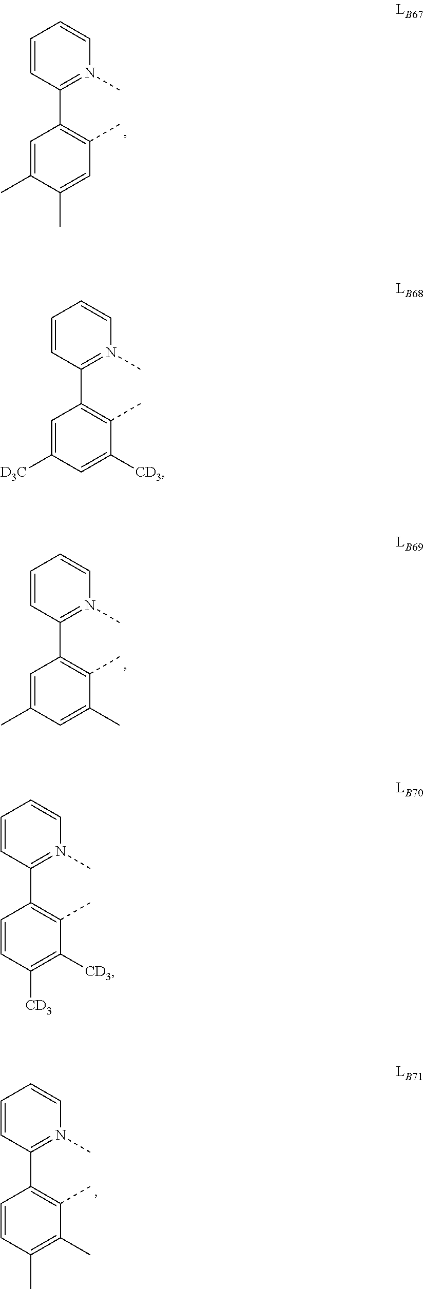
C1=CC(C2=C(C)C=C(C)C(C)=C2)=N(C)C=C1.C1=CC(C2=C(C)C(C)=CC(C)=C2)=N(C)C=C1.C1=CC(C2=C(C)C(C)=C(C)C=C2)=N(C)C=C1.C1=CC(C2=C(C)C([CD3])=CC([D3C])=C2)=N(C)C=C1.C1=CC(C2=C(C)C([CD3])=C([CD3])C=C2)=N(C)C=C1
